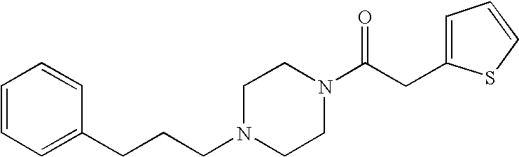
C(N1CCN(C(CC2=CC=CS2)=O)CC1)CCC1=CC=CC=C1
